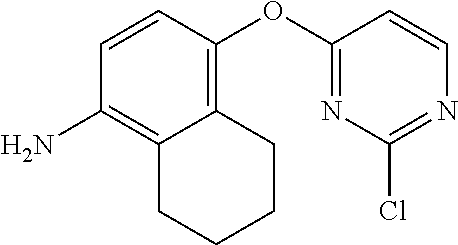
C1=CC(OC2=NC(Cl)=NC=C2)=C2C(=C1N)CCCC2
